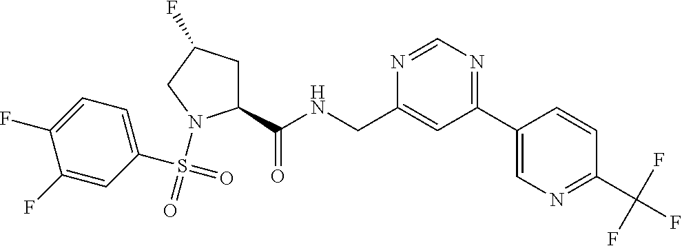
C1(F)=CC(S(=O)(N2C(C(NCC3=CC(C4=CN=C(C(F)(F)F)C=C4)=NC=N3)=O)CC(F)C2)=O)=CC=C1F
